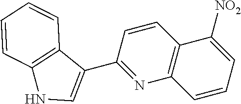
C1=CC(C2=CNC3=C2C=CC=C3)=NC2=C1C([NO2])=CC=C2
